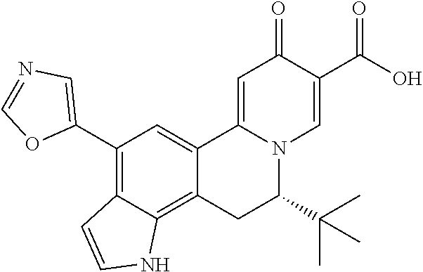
C12=CC(C3=CN=CO3)=C3C(=C1CC(C(C)(C)C)N1C2=CC(=O)C(C(O)=O)=C1)NC=C3
